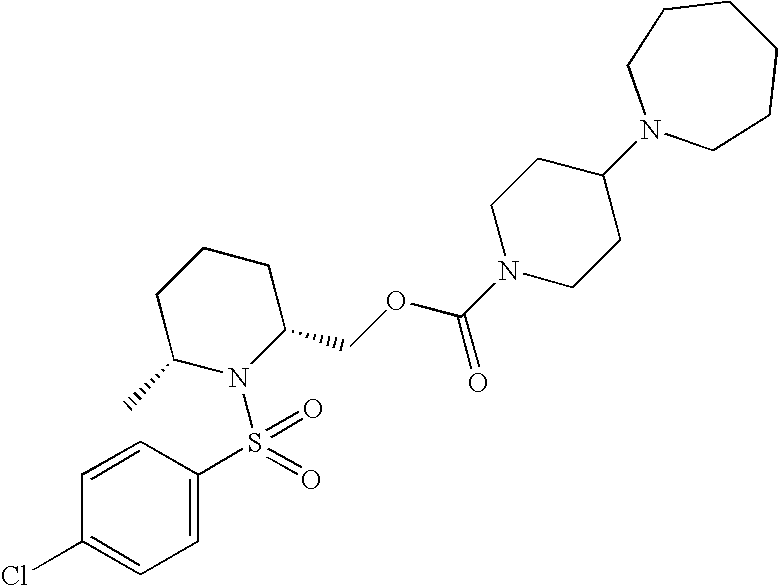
C1=C(S(N2C(COC(N3CCC(N4CCCCCC4)CC3)=O)CCCC2C)(=O)=O)C=CC(Cl)=C1
